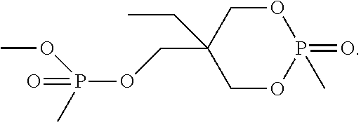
O1CC(COP(OC)(=O)C)(CC)COP1(=O)C
